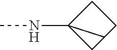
CNC12CC1CC2
